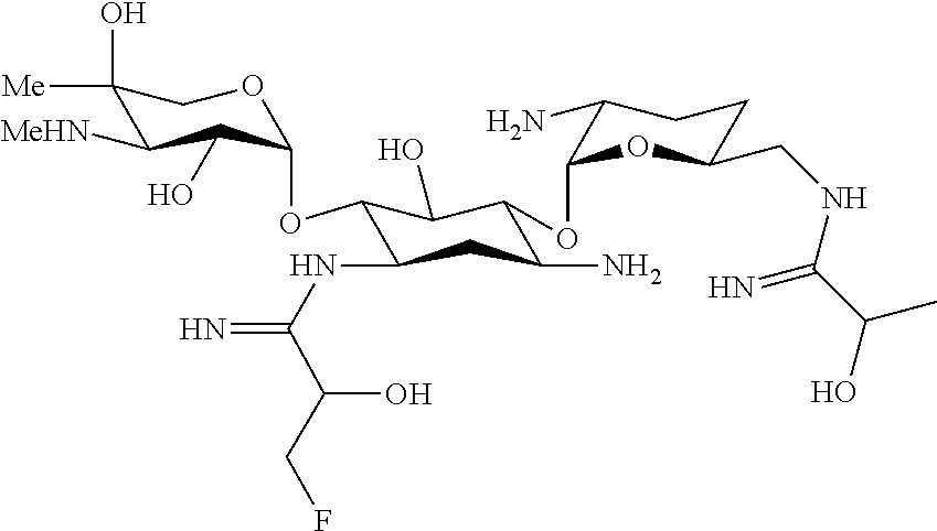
C1(O)([Me])C([MeHN])C(O)C(OC2C(NC(=N)C(O)CF)CC(N)C(OC3OC(CNC(C(O)C)=N)CCC3N)C2O)OC1
